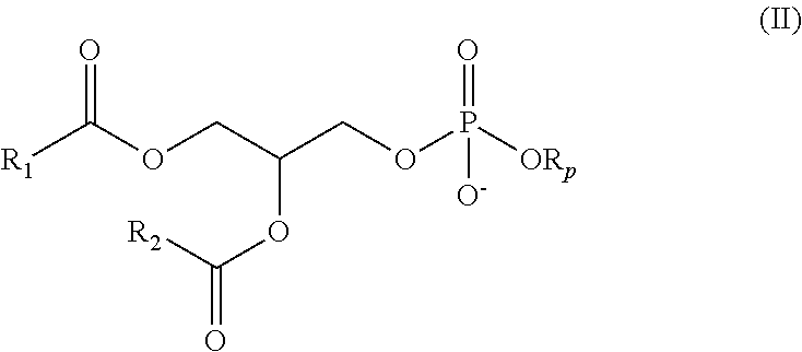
[R1]C(OCC(COP([ORp])(=O)[O-])OC(=O)[R2])=O
